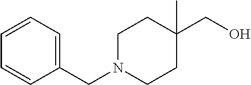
OCC1(C)CCN(CC2=CC=CC=C2)CC1
